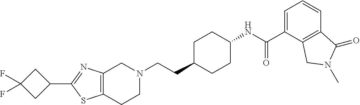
C(CC1CCC(NC(C2=CC=CC3=C2CN(C)C3=O)=O)CC1)N1CCC2=C(C1)N=C(C1CC(F)(F)C1)S2
